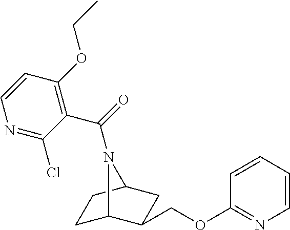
C1(OCC2C3CCC(C2)N3C(=O)C2=C(OCC)C=CN=C2Cl)=NC=CC=C1
